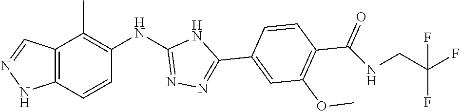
C12=C(C=CC(NC3=NN=C(C4=CC(OC)=C(C(=O)NCC(F)(F)F)C=C4)N3)=C1C)NN=C2
